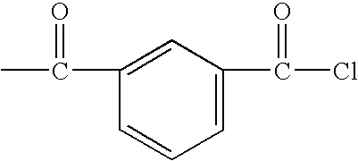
C1=C(C(=O)Cl)C=C(C(C)=O)C=C1
